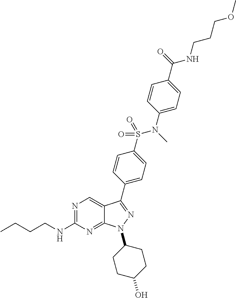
N1=C(NCCCC)N=C2C(=C1)C(C1=CC=C(S(N(C)C3=CC=C(C(=O)NCCCOC)C=C3)(=O)=O)C=C1)=NN2C1CCC(O)CC1
